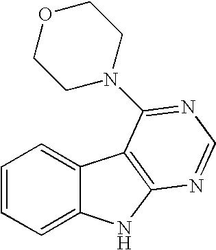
C1=CC=C2C(=C1)C1=C(N2)N=CN=C1N1CCOCC1
